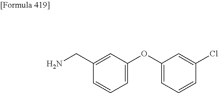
C1=C(OC2=CC=CC(Cl)=C2)C=C(CN)C=C1
